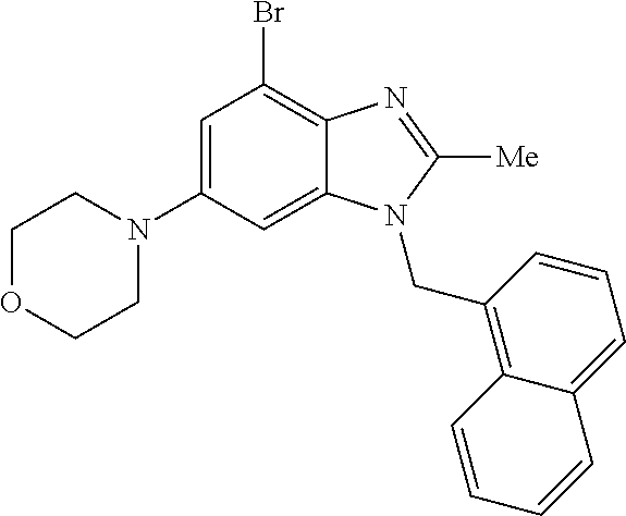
C1=C(N2CCOCC2)C=C2C(=C1Br)N=C([Me])N2CC1=C2C(=CC=C1)C=CC=C2
